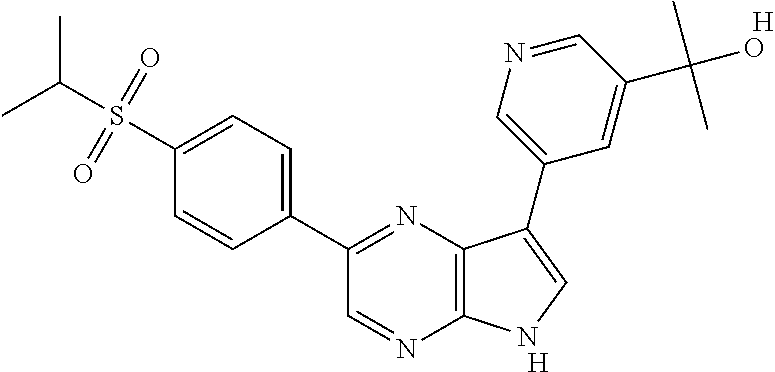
C1(C2=NC3=C(N=C2)NC=C3C2=CN=CC(C(O)(C)C)=C2)=CC=C(S(C(C)C)(=O)=O)C=C1.[H].[H]
